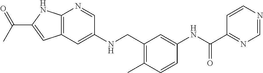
C12=C(C=C(NCC3=C(C)C=CC(NC(C4=NC=NC=C4)=O)=C3)C=N1)C=C(C(C)=O)N2
